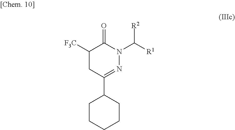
C1([F3C])CC(C2CCCCC2)=NN(C([R1])[R2])C1=O
